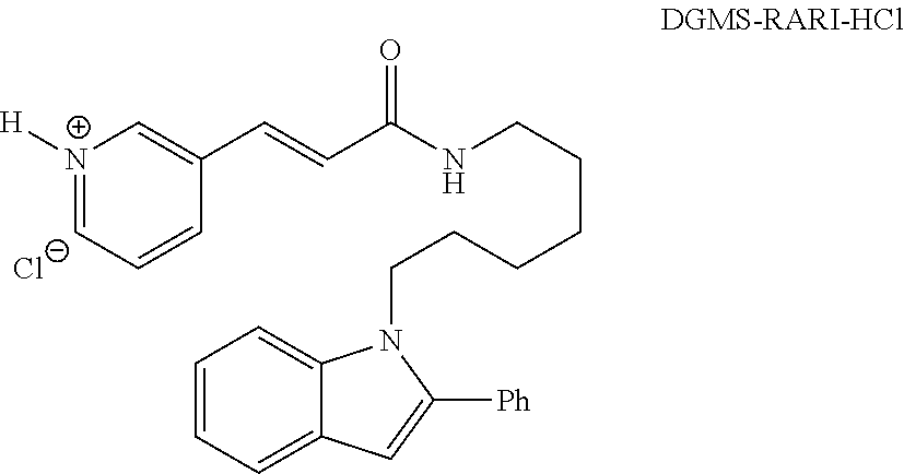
C1(C=CC(=O)NCCCCCCN2C3=CC=CC=C3C=C2[Ph])=C[N+]([H])=CC=C1.[Cl-]
